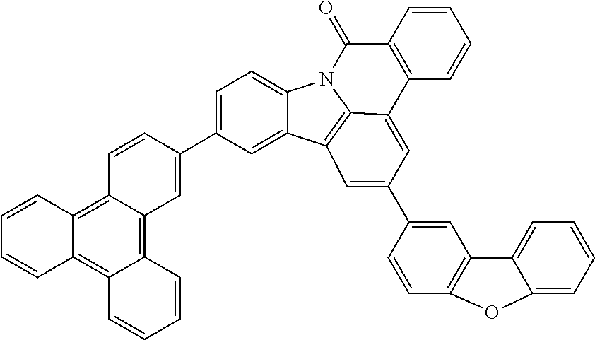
C1=CC2=C3C(=C4C(=C2C=C1)C=CC=C4)C=C(C1=CC=C2C(=C1)C1=C4N2C(=O)C2=C(C=CC=C2)C4=CC(C2=CC4=C(C=C2)OC2=CC=CC=C42)=C1)C=C3
